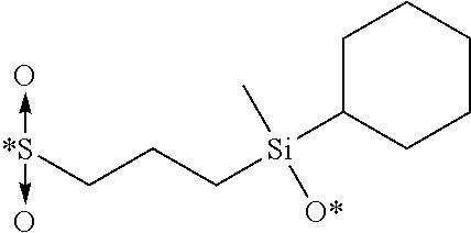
C1C([Si](CCC[*S](->O)->O)(C)[O*])CCCC1
